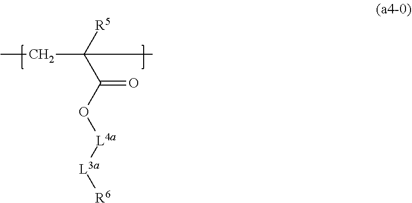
[L4a](OC(C([R5])(CC)C)=O)[L3a][R6]
